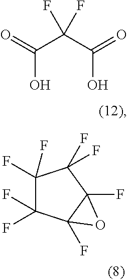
C1(F)(F)C(F)(F)C2(F)C(F)(C1(F)F)O2.O=C(C(C(=O)O)(F)F)O
